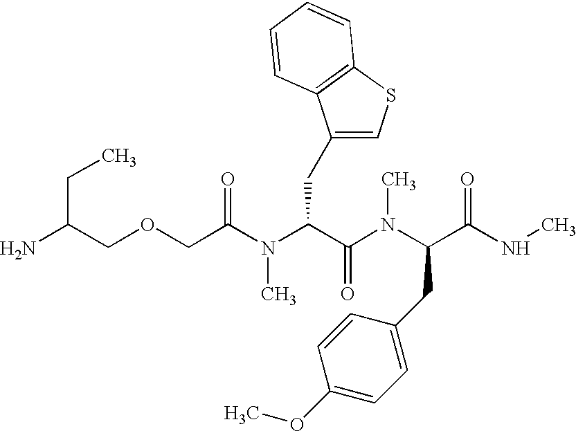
C(COCC(N(C(C(N(C(C(NC)=O)CC1=CC=C(OC)C=C1)C)=O)CC1=CSC2=C1C=CC=C2)C)=O)(N)CC
